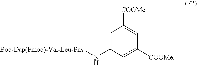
C1=C([COOMe])C=C([COOMe])C=C1N[Boc-Dap(Fmoc)-Val-Leu-Pns]
